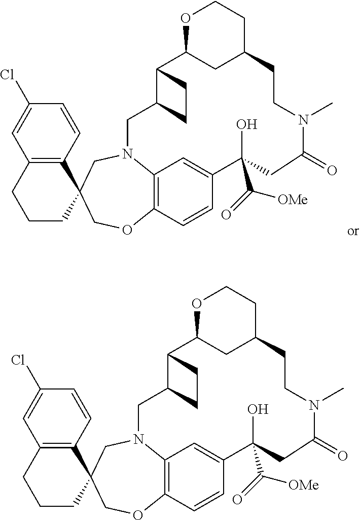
C12=C(C=CC(Cl)=C1)C1(CCC2)COC2=C3N(C1)CC1C(C4CC(CCO4)CCN(C)C(=O)CC(O)(C([OMe])=O)C(=C3)C=C2)CC1.C12=C(C=CC(Cl)=C1)C1(CCC2)COC2=C3N(C1)CC1C(C4CC(CCO4)CCN(C)C(=O)CC(O)(C([OMe])=O)C(=C3)C=C2)CC1
